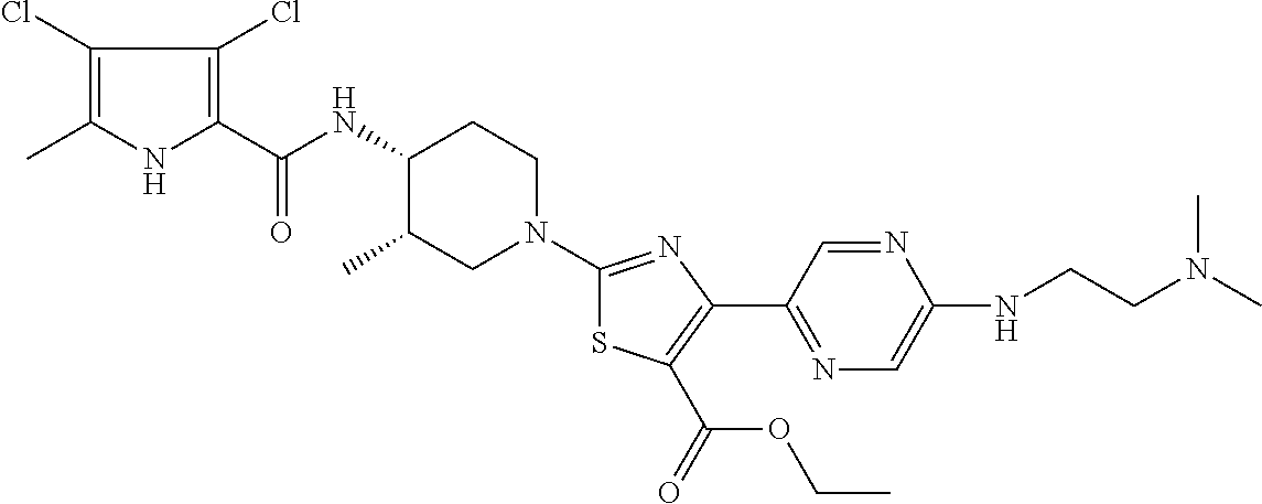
C1(Cl)=C(C)NC(C(NC2C(C)CN(C3=NC(C4=NC=C(NCCN(C)C)N=C4)=C(C(=O)OCC)S3)CC2)=O)=C1Cl
